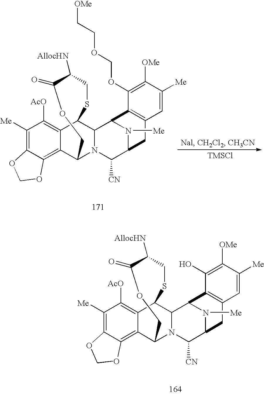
C1([Me])=C2C(=C3C(=C1[AcO])C1C4N(C3COC(=O)C([AllocHN])CS1)C([CN])C1N([Me])C4C3=C(C1)C=C([Me])C([OMe])=C3OCOCC[OMe])OCO2.[TMSCl].C1([Me])=C2C(=C3C(=C1[AcO])C1C4N(C3COC(=O)C([AllocHN])CS1)C([CN])C1N([Me])C4C3=C(C1)C=C([Me])C([OMe])=C3O)OCO2
